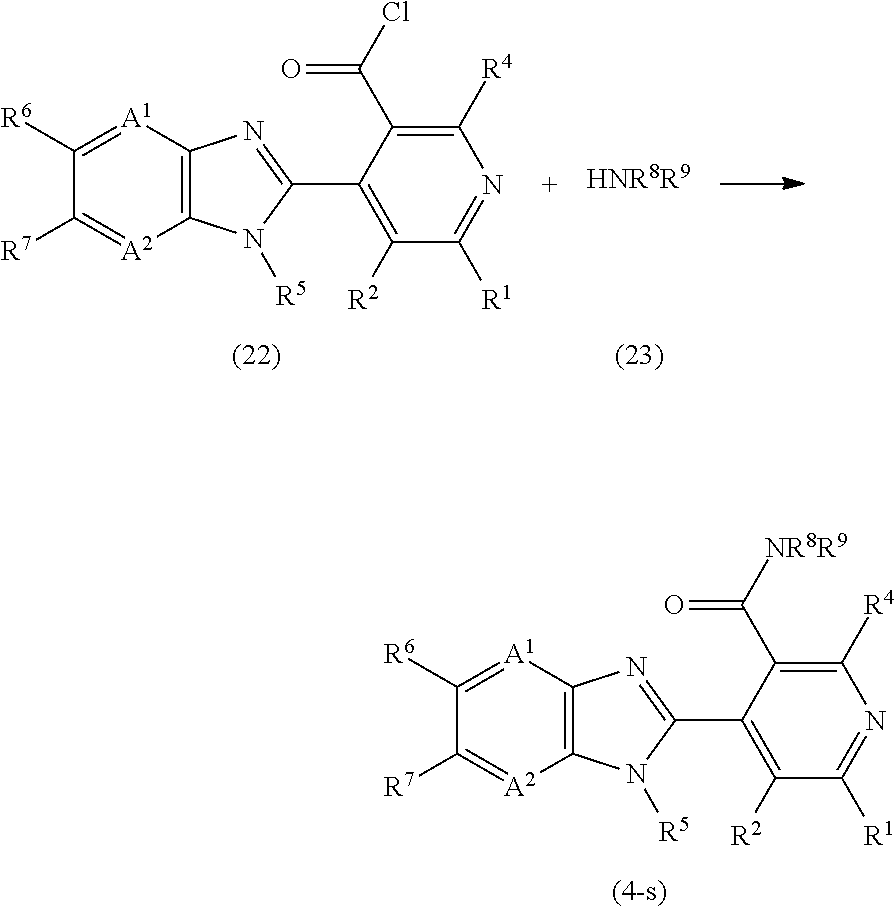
C12=C([A1]=C([R6])C([R7])=[A2]1)N=C(C1=C([R2])C([R1])=NC([R4])=C1C(=O)Cl)N2[R5].[HNR8R9].C12=C([A1]=C([R6])C([R7])=[A2]1)N=C(C1=C([R2])C([R1])=NC([R4])=C1C(=O)[NR8R9])N2[R5]
